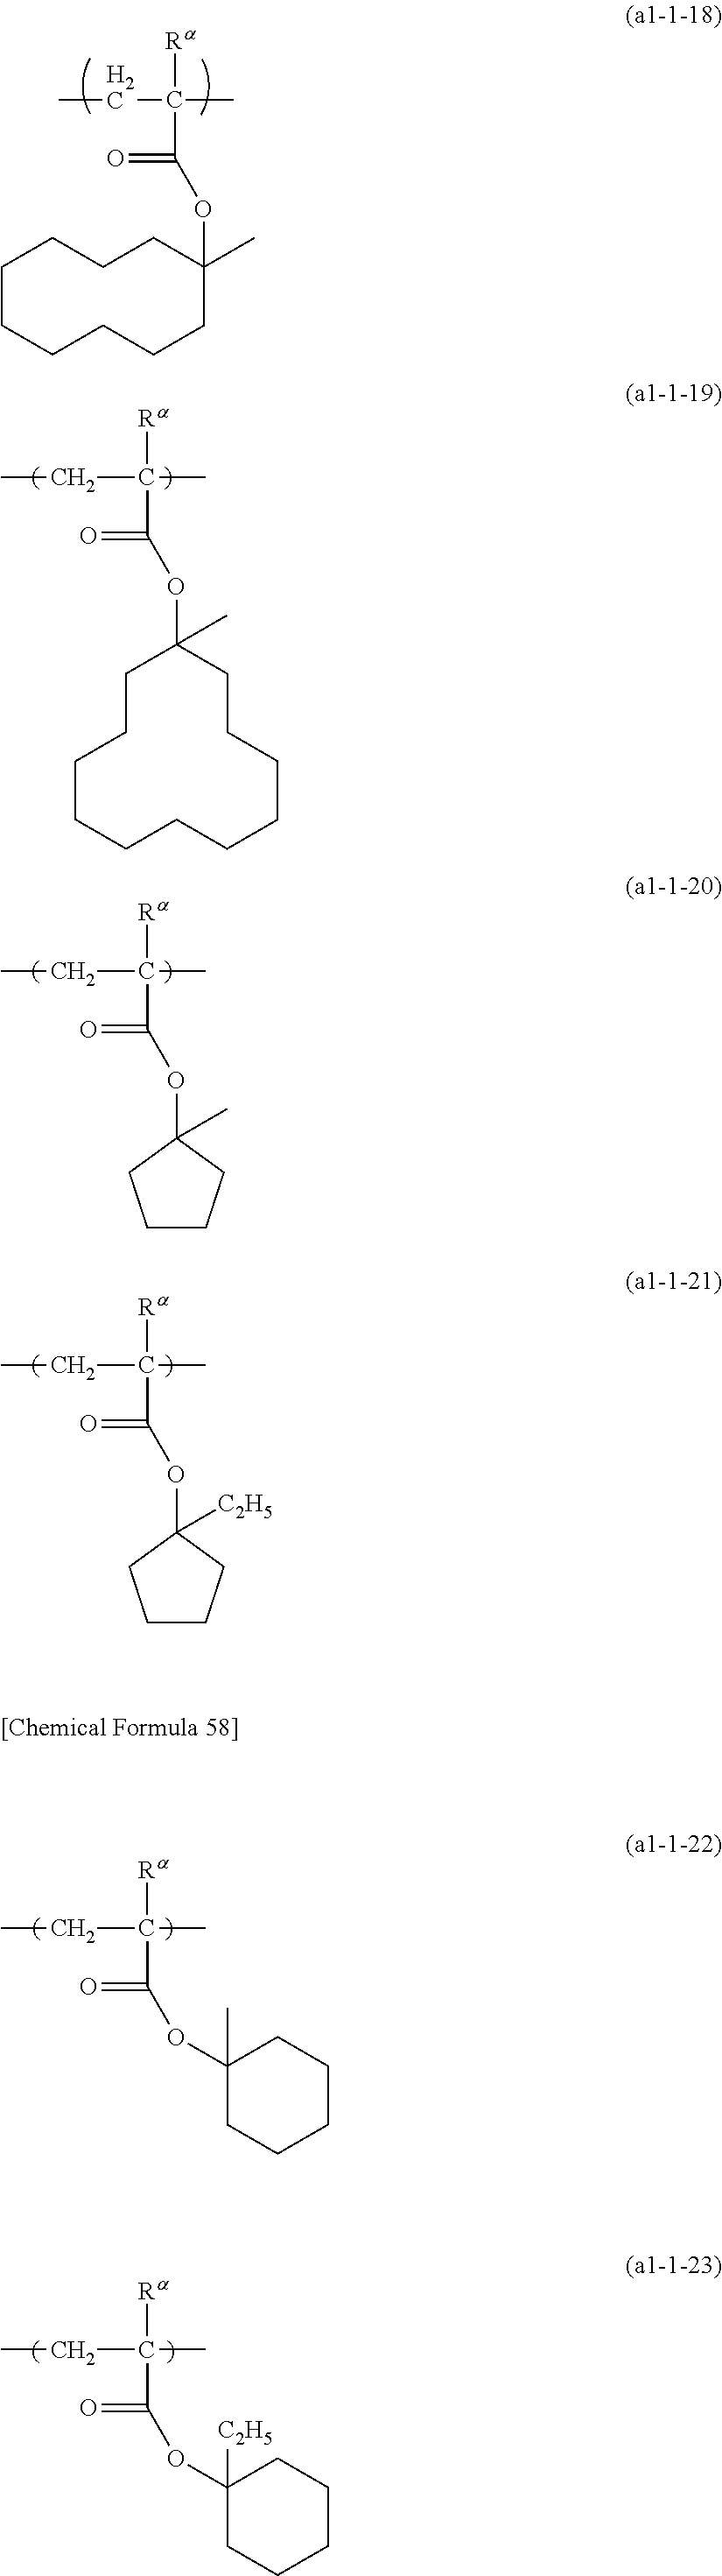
O=C(OC1(C)CCCCCCCCC1)C(C)(CC)[Ra].O=C(OC1(C)CCCCCCCCCCC1)C(C)(CC)[Ra].O=C(OC1(C)CCCC1)C(C)(CC)[Ra].O=C(OC1([C2H5])CCCC1)C(C)(CC)[Ra].O=C(OC1(C)CCCCC1)C(C)(CC)[Ra].O=C(OC1([C2H5])CCCCC1)C(C)(CC)[Ra]
